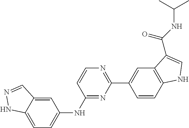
C1(C2=CC3=C(C=C2)NC=C3C(NC(C)C)=O)=NC=CC(NC2=CC=C3C(=C2)C=NN3)=N1
